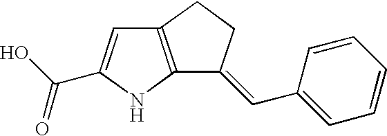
C12=C(NC(C(O)=O)=C1)C(=CC1=CC=CC=C1)CC2
